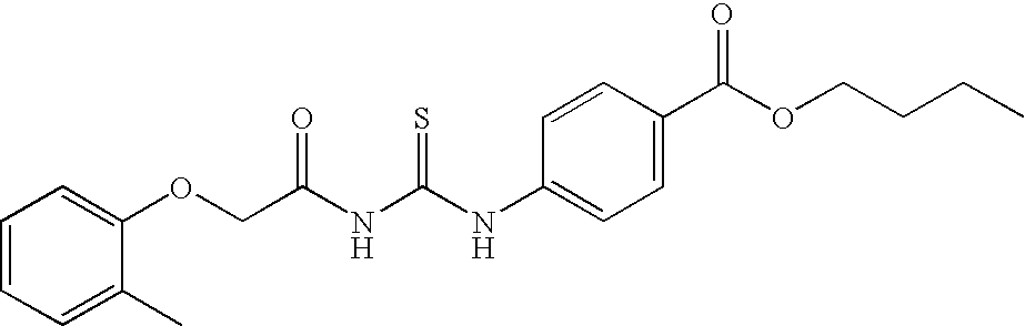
C(NC(NC1=CC=C(C(OCCCC)=O)C=C1)=S)(=O)COC1=CC=CC=C1C
